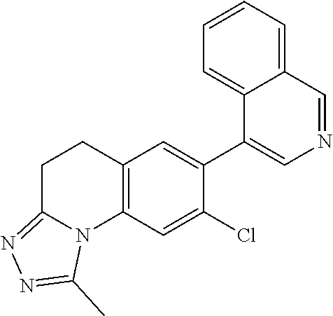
C12=C(C=C(Cl)C(C3=CN=CC4=CC=CC=C34)=C1)N1C(=NN=C1C)CC2
